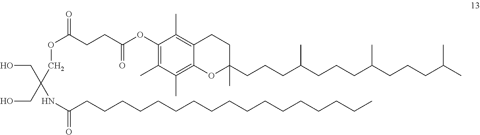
C1(C)=C(OC(CCC(OCC(NC(=O)CCCCCCCCCCCCCCCCC)(CO)CO)=O)=O)C(C)=C2C(=C1C)OC(CCCC(CCCC(CCCC(C)C)C)C)(C)CC2
